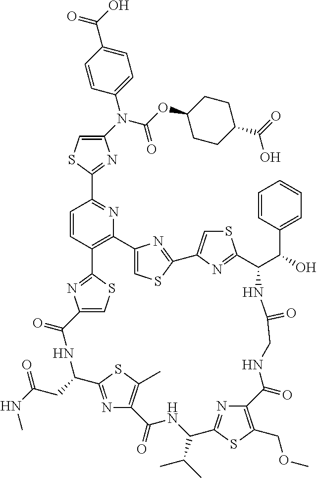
C1(N(C(=O)OC2CCC(C(O)=O)CC2)C2=CC=C(C(=O)O)C=C2)=CSC(C2=NC3=C(C=C2)C2=NC(=CS2)C(=O)NC(CC(NC)=O)C2=NC(=C(C)S2)C(=O)NC(C(C)C)C2=NC(=C(COC)S2)C(=O)NCC(=O)NC(C(C2=CC=CC=C2)O)C2=NC(=CS2)C2=NC3=CS2)=N1
